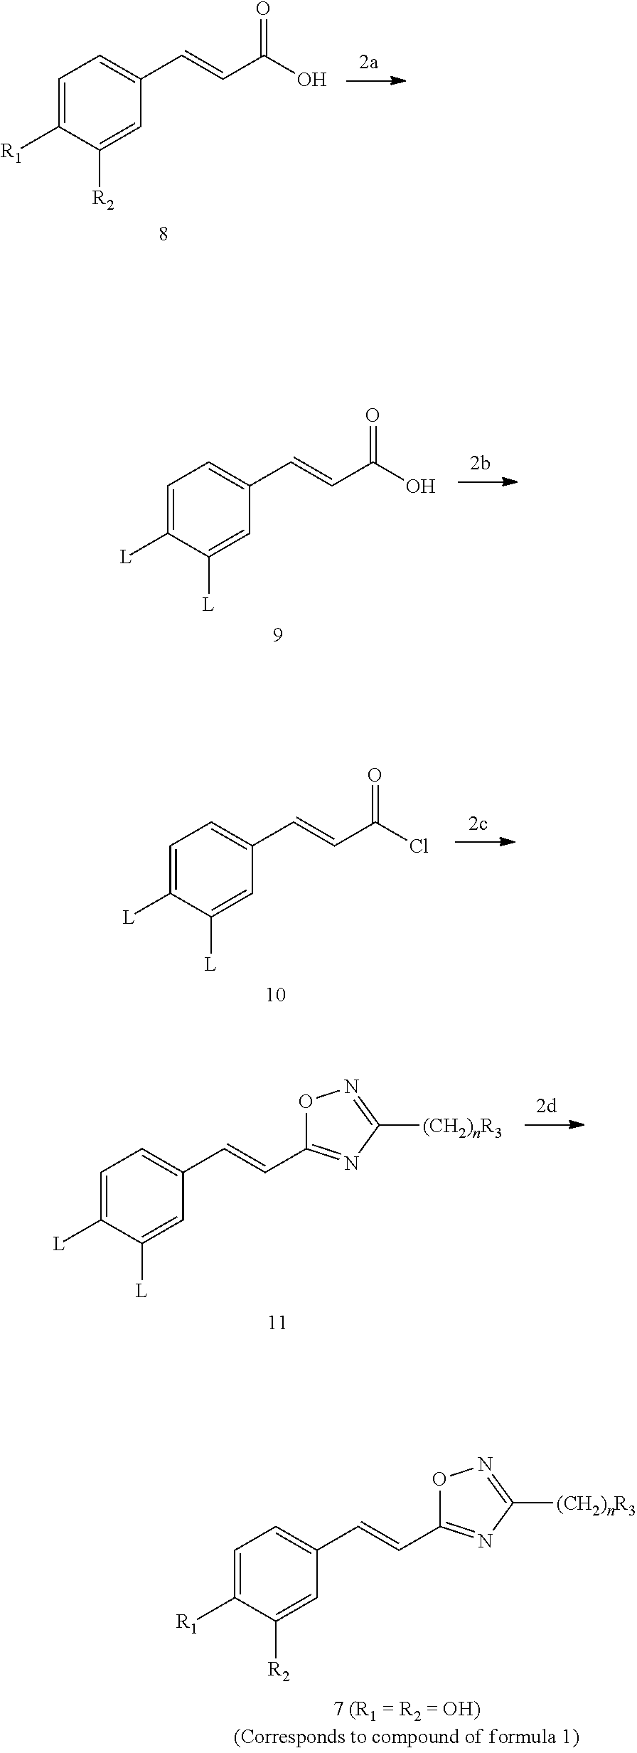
C1=C([R1])C([R2])=CC(C=CC(=O)O)=C1.C1=C([L])C([L])=CC(C=CC(=O)O)=C1.C1=C([L])C([L])=CC(C=CC(=O)Cl)=C1.C1=C([L])C([L])=CC(C=CC2=NC([(CH2)nR3])=NO2)=C1.C1=C([R1])C([R2])=CC(C=CC2=NC([(CH2)nR3])=NO2)=C1
